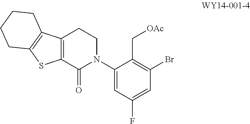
C1(N2CCC3=C(C2=O)SC2=C3CCCC2)=CC(F)=CC(Br)=C1C[OAc]
